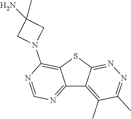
C12=NC=NC(N3CC(N)(C)C3)=C1SC1=NN=C(C)C(C)=C21
